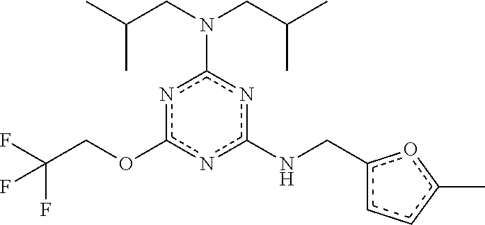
n1c(OCC(F)(F)F)nc(NCc2ccc(C)o2)nc1N(CC(C)C)CC(C)C
